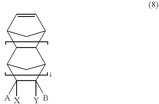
C1=CC2CC1C1C3C([A])([X])C(B)([Y])C(C21)C3
